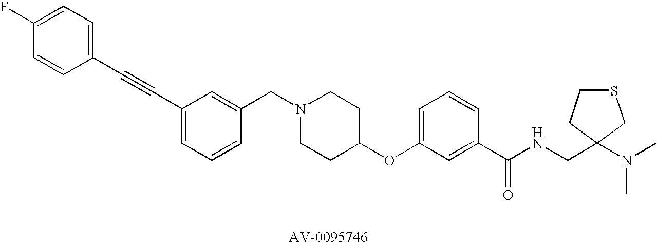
C1(CN2CCC(OC3=CC=CC(C(NCC4(N(C)C)CCSC4)=O)=C3)CC2)=CC(C#CC2=CC=C(F)C=C2)=CC=C1
